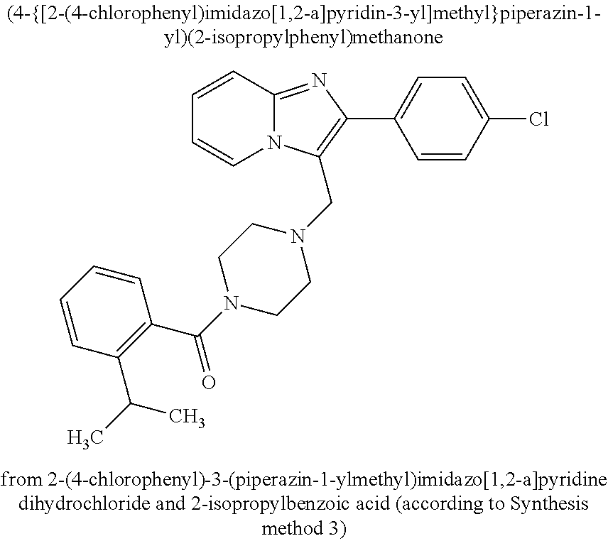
C1=CC2=NC(C3=CC=C(Cl)C=C3)=C(CN3CCN(C(C4=C(C(C)C)C=CC=C4)=O)CC3)N2C=C1
